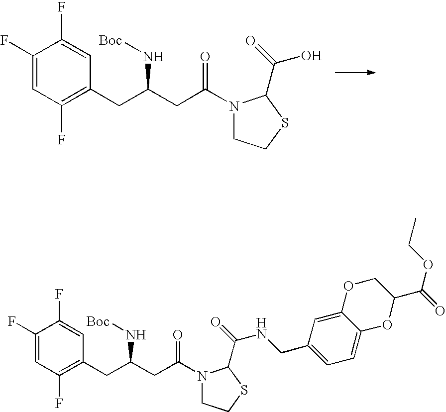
C1(F)=CC(F)=C(CC(CC(=O)N2CCSC2C(=O)O)N[Boc])C=C1F.C1(F)=CC(F)=C(CC(CC(=O)N2CCSC2C(=O)NCC2=CC=C3C(=C2)OCC(C(OCC)=O)O3)N[Boc])C=C1F
